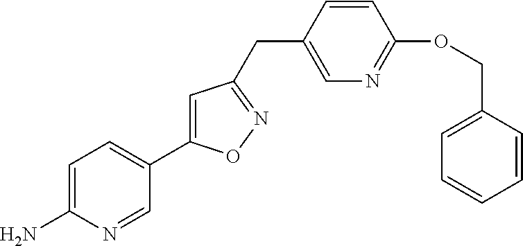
C1=C(N)N=CC(C2=CC(CC3=CN=C(OCC4=CC=CC=C4)C=C3)=NO2)=C1
